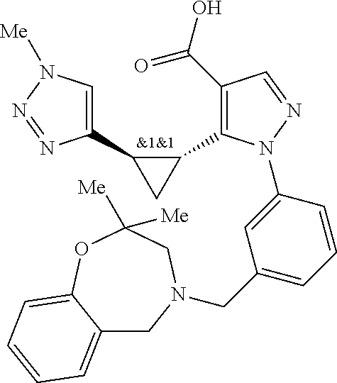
C1(C(O)=O)=C(C2C(C3=CN([Me])N=N3)C2)N(C2=CC(CN3CC4=CC=CC=C4OC([Me])([Me])C3)=CC=C2)N=C1.[&1&1]
